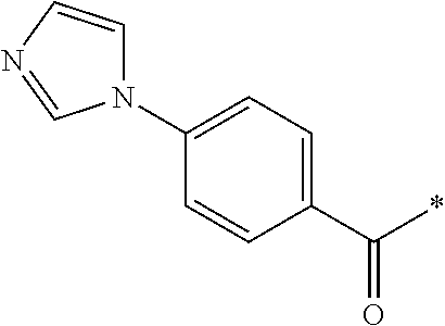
C1(C(*)=O)=CC=C(N2C=CN=C2)C=C1
